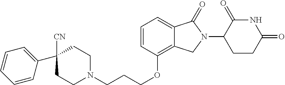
N1(CCCOC2=C3C(=CC=C2)C(=O)N(C2C(=O)NC(=O)CC2)C3)CCC([CN])(C2=CC=CC=C2)CC1
